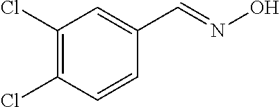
C1(Cl)=C(Cl)C=CC(C=NO)=C1
